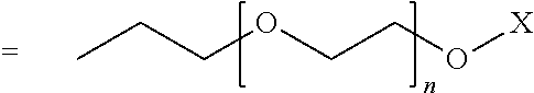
CCCOCCO[X]
